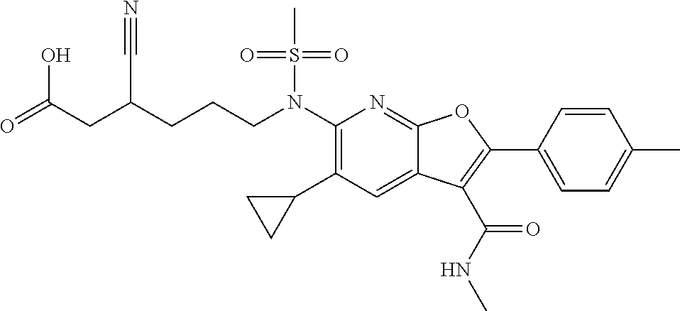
N(C1=C(C2CC2)C=C2C(=N1)OC(C1=CC=C(C)C=C1)=C2C(NC)=O)(S(C)(=O)=O)CCCC(CC(=O)O)C#N
